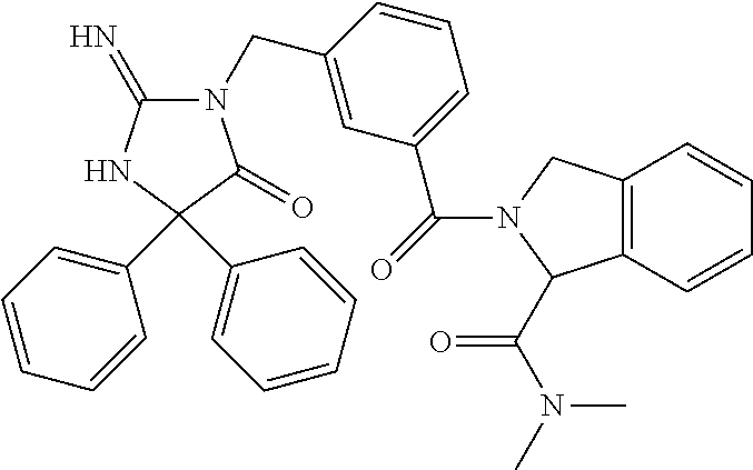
N1(CC2=CC(C(=O)N3C(C(N(C)C)=O)C4=C(C3)C=CC=C4)=CC=C2)C(=N)NC(C2=CC=CC=C2)(C2=CC=CC=C2)C1=O
